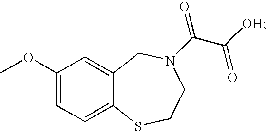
C1(OC)=CC=C2C(=C1)CN(C(C(=O)[OH])=O)CCS2
